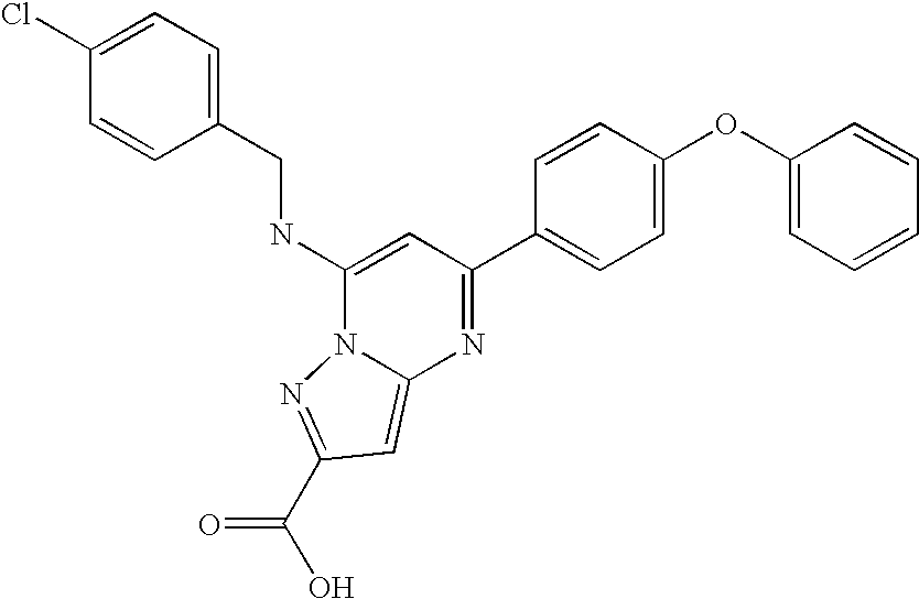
C12=CC(C(=O)O)=NN1C(NCC1=CC=C(Cl)C=C1)=CC(C1=CC=C(OC3=CC=CC=C3)C=C1)=N2
